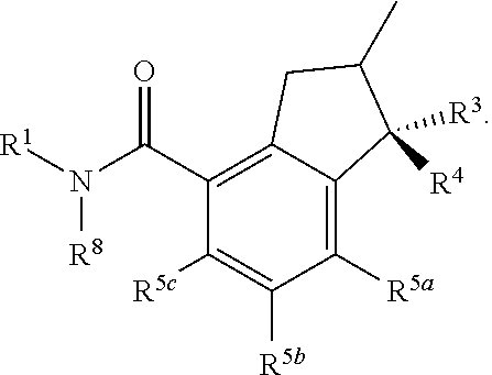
C1(C(N([R1])[R8])=O)=C2C(=C([R5a])C([R5b])=C1[R5c])C([R3])([R4])C(C)C2
